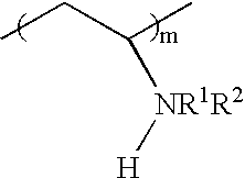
CCC([NR1R2][H])C
